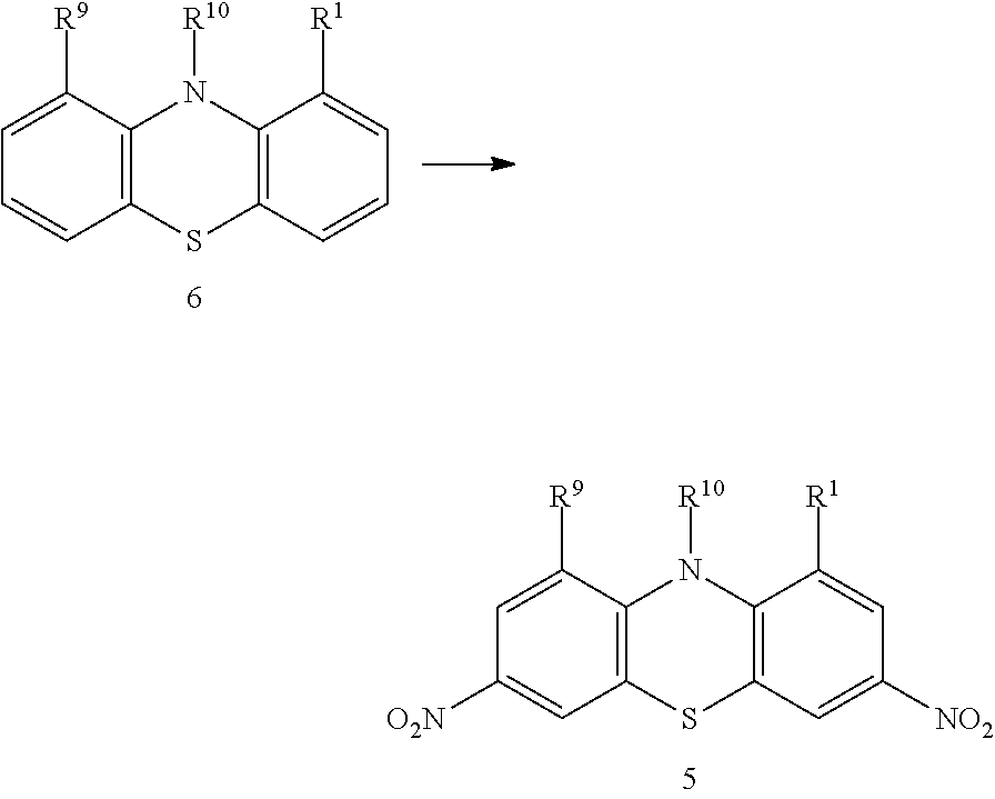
C12=C(C([R9])=CC([O2N])=C1)N([R10])C1=C(S2)C=C([NO2])C=C1[R1].C12=C(C([R9])=CC=C1)N([R10])C1=C(S2)C=CC=C1[R1]
